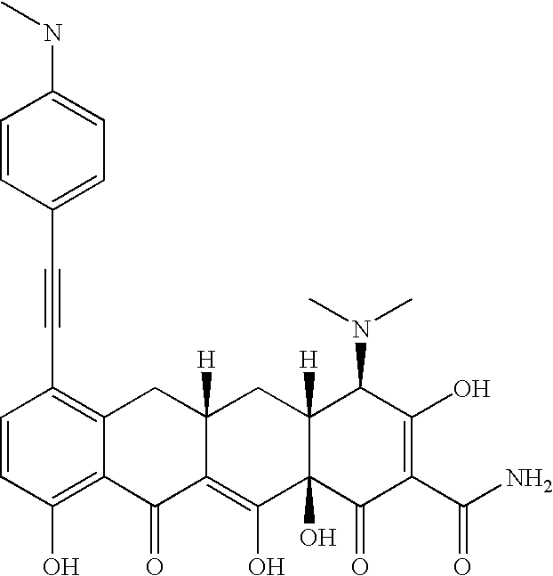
C1=CC(O)=C2C(=C1C#CC1=CC=C(NC)C=C1)CC1([H])C(=C(O)C3(O)C([H])(C1)C(N(C)C)C(O)=C(C(N)=O)C3=O)C2=O
